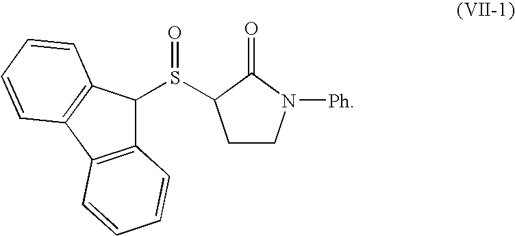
C1CN([Ph])C(=O)C1S(=O)C1C2=C(C3=C1C=CC=C3)C=CC=C2
